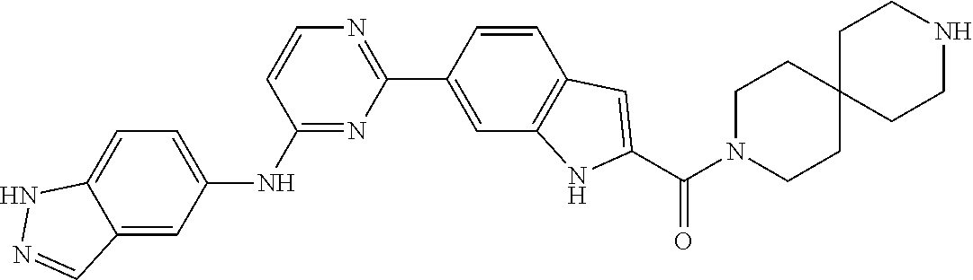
N1(C(C2=CC3=C(C=C(C4=NC=CC(NC5=CC=C6C(=C5)C=NN6)=N4)C=C3)N2)=O)CCC2(CC1)CCNCC2
